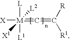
[M](=C=C([R1])[R])([L])([L1])([X])([X1])[L2]
